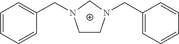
C1N(CC2=CC=CC=C2)CCN1CC1=CC=CC=C1
